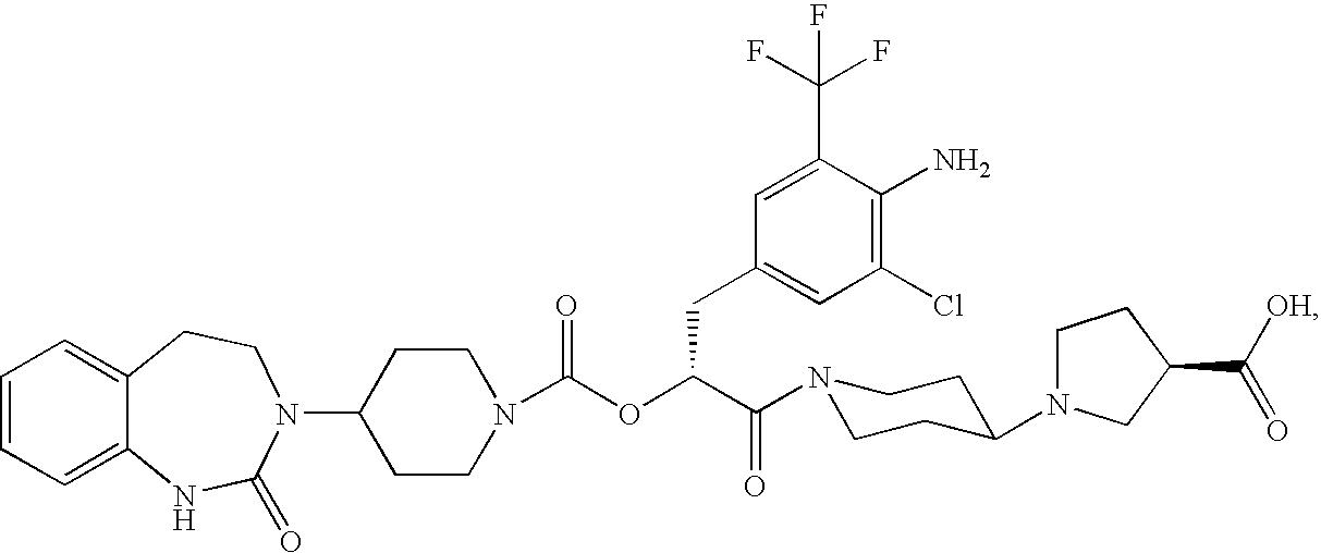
C1=CC=C2C(=C1)CCN(C1CCN(C(OC(C(=O)N3CCC(N4CCC(C([OH])=O)C4)CC3)CC3=CC(Cl)=C(N)C(C(F)(F)F)=C3)=O)CC1)C(=O)N2
